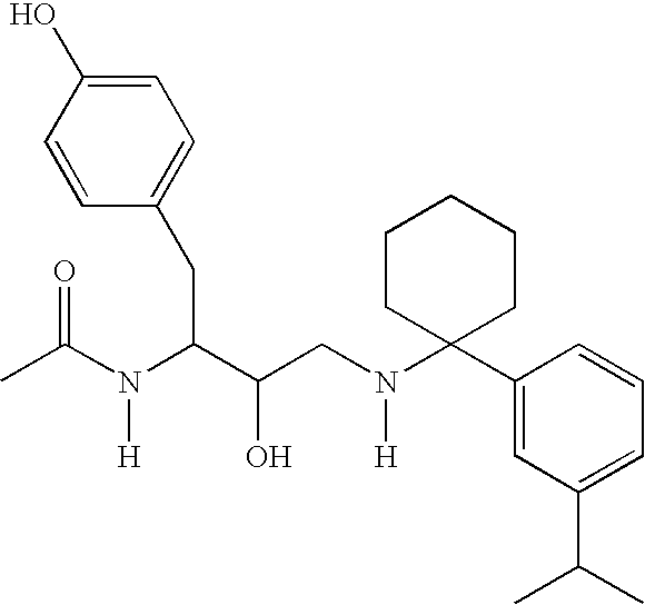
C1=C(O)C=CC(CC(C(CN(C2(C3=CC(C(C)C)=CC=C3)CCCCC2)[H])O)N(C(C)=O)[H])=C1
